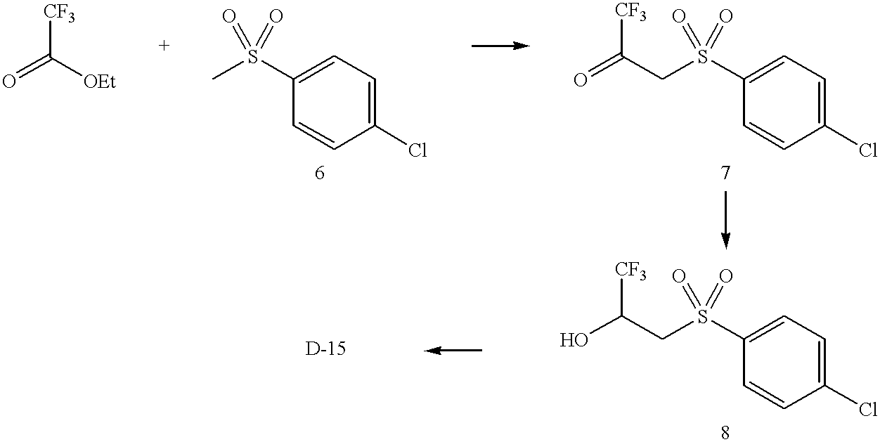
[CF3]C(=O)[OEt].C1=CC(S(C)(=O)=O)=CC=C1Cl.C1=CC(S(CC(=O)[CF3])(=O)=O)=CC=C1Cl.C1=CC(S(CC(O)[CF3])(=O)=O)=CC=C1Cl
